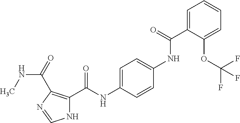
N(C1=CC=C(NC(C2=C(C(NC)=O)N=CN2)=O)C=C1)C(C1=CC=CC=C1OC(F)(F)F)=O
